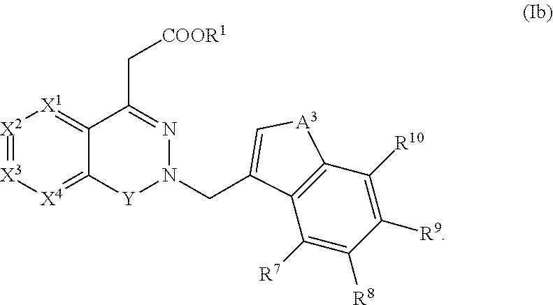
[X2]1=[X3][X4]=C2C(=[X1]1)C(C[COOR1])=NN(CC1=C[A3]C3=C1C([R7])=C([R8])C([R9])=C3[R10])[Y]2
